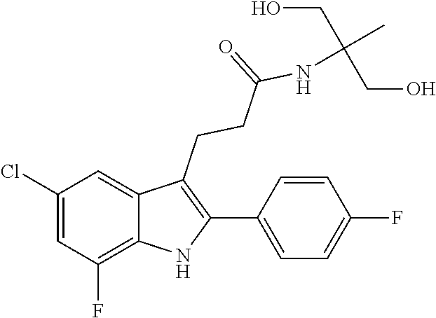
N(C(CCC1=C(C2=CC=C(F)C=C2)NC2=C(F)C=C(Cl)C=C12)=O)C(CO)(C)CO
